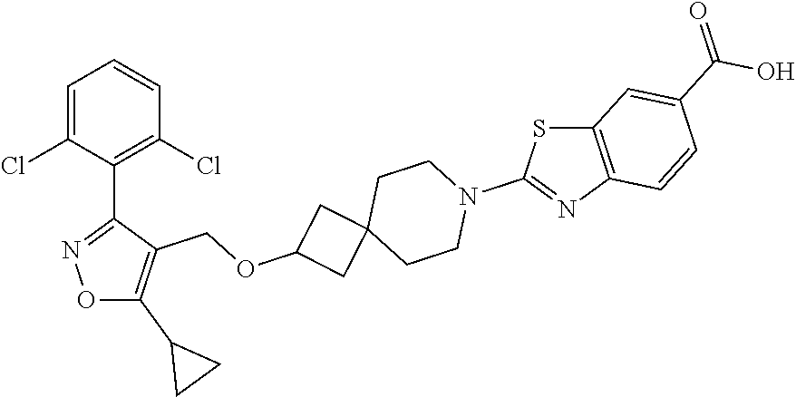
C1=C(Cl)C(C2=NOC(C3CC3)=C2COC2CC3(C2)CCN(C2=NC4=C(S2)C=C(C(=O)O)C=C4)CC3)=C(Cl)C=C1
